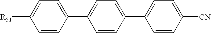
C1=CC(C2=CC=C(C3=CC=C([CN])C=C3)C=C2)=CC=C1[R51]
